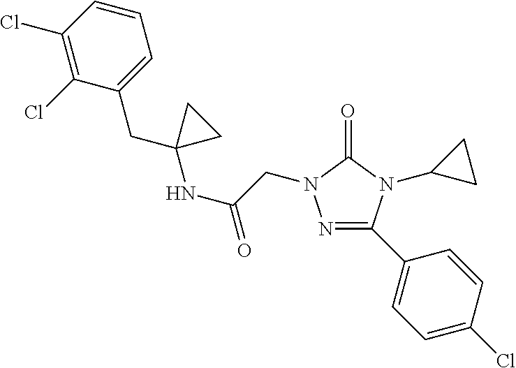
C(=O)(CN1N=C(C2=CC=C(Cl)C=C2)N(C2CC2)C1=O)NC1(CC2=CC=CC(Cl)=C2Cl)CC1
